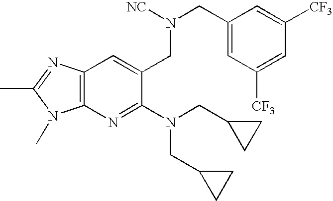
C12=C(N=C(N(CC3CC3)CC3CC3)C(CN(CC3=CC([CF3])=CC([CF3])=C3)[NC])=C1)N(C)C(C)=N2
